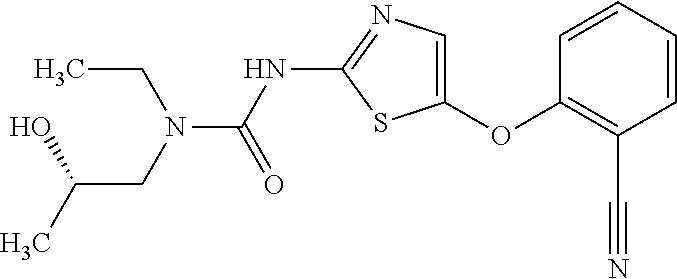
C1=CC=CC(C#N)=C1OC1=CN=C(NC(=O)N(CC(C)O)CC)S1
